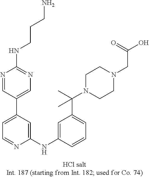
C1=C(C2=CN=C(NCCCN)N=C2)C=C(NC2=CC(C(N3CCN(CC(O)=O)CC3)(C)C)=CC=C2)N=C1
